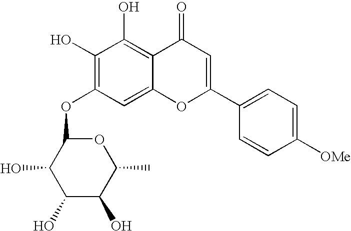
C1(O)=C(OC2C(O)C(O)C(O)C(C)O2)C=C2C(=C1O)C(=O)C=C(C1=CC=C([OMe])C=C1)O2
